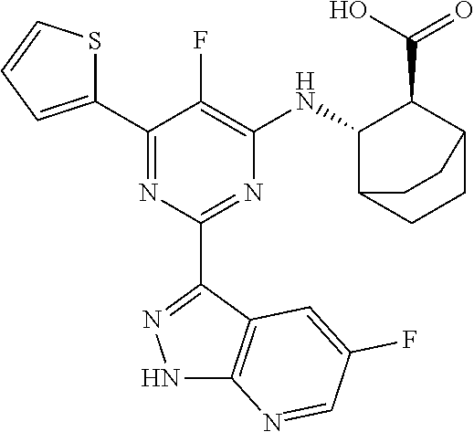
C1(C2=CC=CS2)=NC(C2=NNC3=C2C=C(F)C=N3)=NC([HN]C2C(C(O)=O)C3CCC2CC3)=C1F
